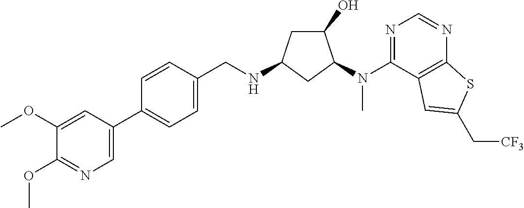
C1=CC(C2=CN=C(OC)C(OC)=C2)=CC=C1CNC1CC(O)C(N(C2=NC=NC3=C2C=C(C[CF3])S3)C)C1
